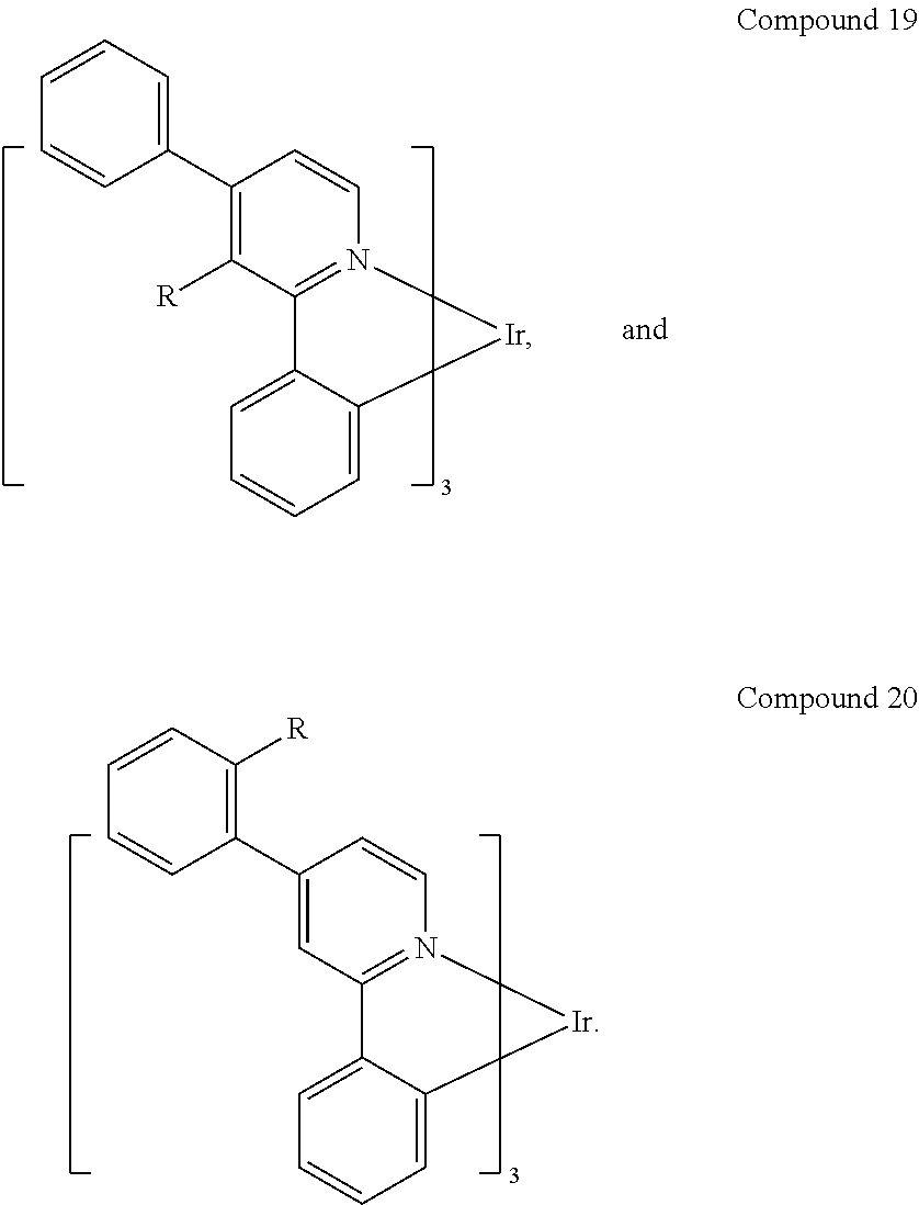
C1=CN2=C(C=C1C1=C([R])C=CC=C1)C1=CC=CC=C1[Ir]2.C1=CN2=C(C([R])=C1C1=CC=CC=C1)C1=CC=CC=C1[Ir]2
